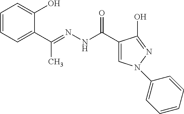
C1=CC=C(C(=NNC(C2=CN(C3=CC=CC=C3)N=C2O)=O)C)C(O)=C1
